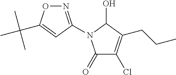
N1=C(N2C(=O)C(Cl)=C(CCC)C2O)C=C(C(C)(C)C)O1
